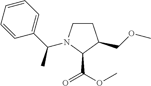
C1CN(C(C2=CC=CC=C2)C)C(C(=O)OC)C1COC
